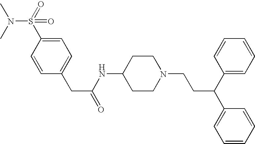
C1=CC(CC(=O)NC2CCN(CCC(C3=CC=CC=C3)C3=CC=CC=C3)CC2)=CC=C1S(=O)(N(C)C)=O
